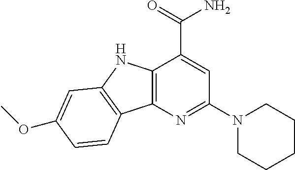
C12=C(N=C(N3CCCCC3)C=C1C(=O)N)C1=C(N2)C=C(OC)C=C1
